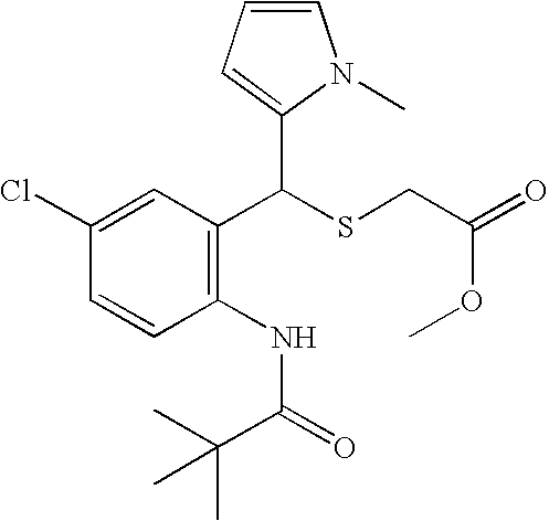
C1(C(SCC(=O)OC)C2=CC=CN2C)=C(NC(=O)C(C)(C)C)C=CC(Cl)=C1
